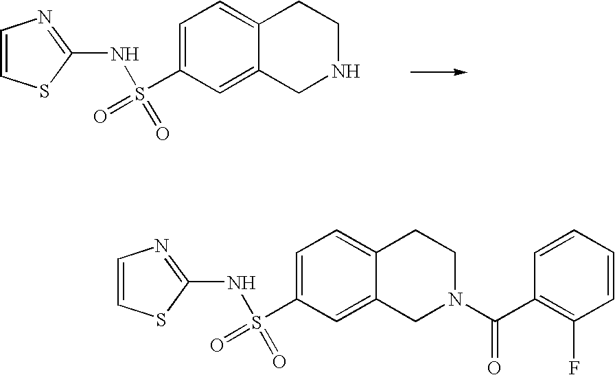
C1=CSC(NS(=O)(C2=CC=C3C(=C2)CNCC3)=O)=N1.C1=CSC(NS(=O)(C2=CC=C3C(=C2)CN(C(=O)C2=C(F)C=CC=C2)CC3)=O)=N1
